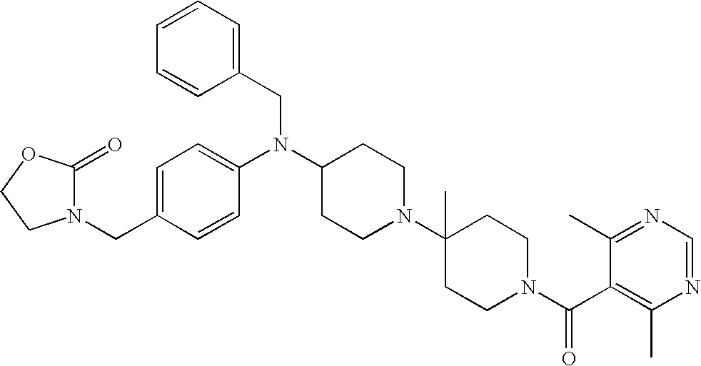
C(C1=CC=C(N(C2CCN(C3(C)CCN(C(C4=C(C)N=CN=C4C)=O)CC3)CC2)CC2=CC=CC=C2)C=C1)N1C(=O)OCC1
